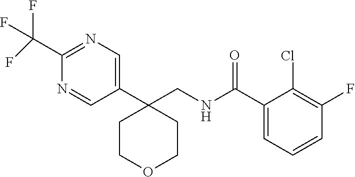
C1(C(F)(F)F)=NC=C(C2(CNC(C3=CC=CC(F)=C3Cl)=O)CCOCC2)C=N1
